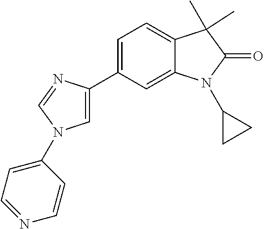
C1=C(C2=CC=C3C(=C2)N(C2CC2)C(=O)C3(C)C)N=CN1C1=CC=NC=C1
